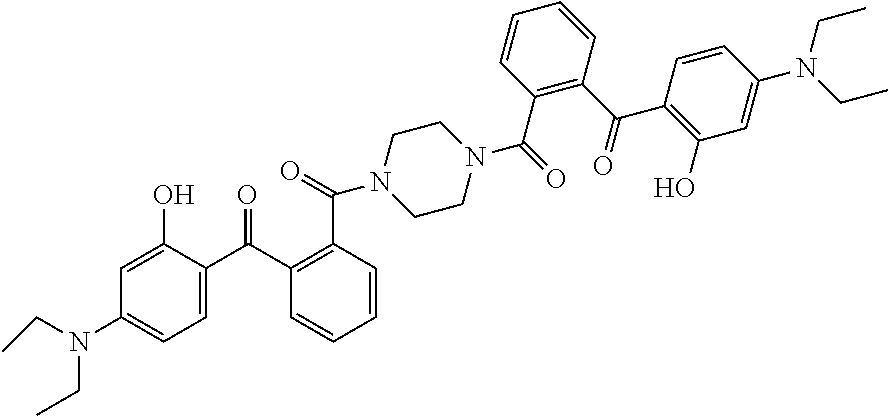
C1=C(O)C(C(C2=C(C(=O)N3CCN(C(=O)C4=C(C(=O)C5=C(O)C=C(N(CC)CC)C=C5)C=CC=C4)CC3)C=CC=C2)=O)=CC=C1N(CC)CC
